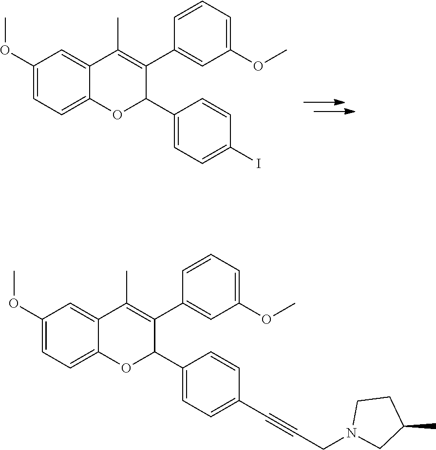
C1(OC)=CC=C2C(=C1)C(C)=C(C1=CC(OC)=CC=C1)C(C1=CC=C(I)C=C1)O2.C1(OC)=CC=C2C(=C1)C(C)=C(C1=CC(OC)=CC=C1)C(C1=CC=C(C#CCN3CCC(C)C3)C=C1)O2
